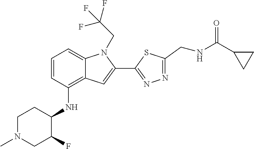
C1=CC(NC2C(F)CN(C)CC2)=C2C(=C1)N(CC(F)(F)F)C(C1=NN=C(CNC(C3CC3)=O)S1)=C2
